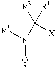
N(C([R2])([X])[R1])([R3])O
